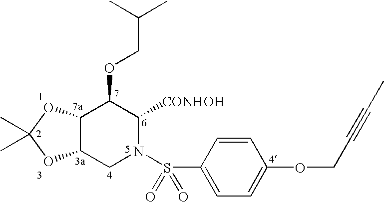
C12C(CN(S(C3=CC=C(OCC#CC)C=C3)(=O)=O)C([CONHOH])C1OCC(C)C)OC(C)(C)O2
